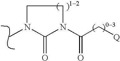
CN1CCN(C(C[Q])=O)C1=O
